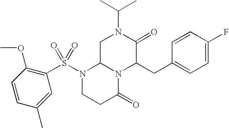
C1C2N(C(CC3=CC=C(F)C=C3)C(=O)N1C(C)C)C(=O)CCN2S(=O)(C1=C(OC)C=CC(C)=C1)=O
